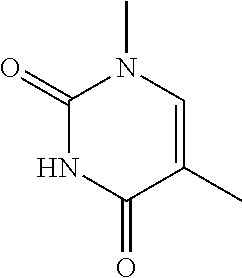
N1C(=O)C(C)=CN(C)C1=O
